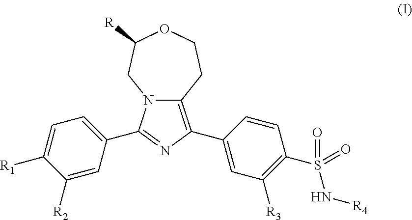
C1([R2])=CC(C2=NC(C3=CC([R3])=C(S(=O)(N[R4])=O)C=C3)=C3N2CC([R])OCC3)=CC=C1[R1]
